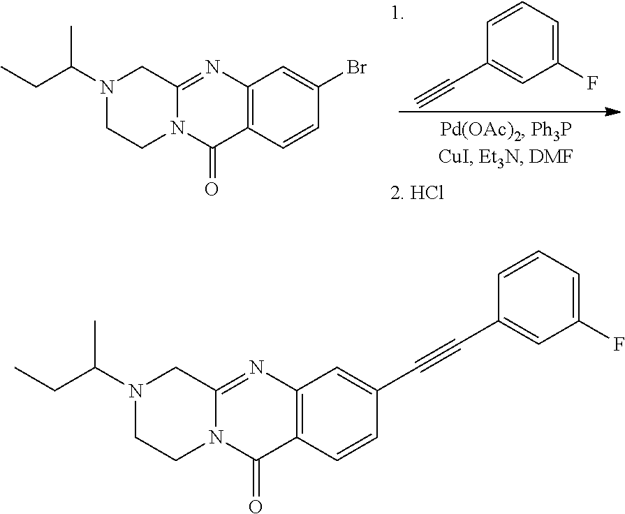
N1(C(CC)C)CCN2C(=NC3=C(C2=O)C=CC(C#CC2=CC(F)=CC=C2)=C3)C1.C1(F)=CC=CC(C#C)=C1.N1(C(CC)C)CCN2C(=NC3=C(C2=O)C=CC(Br)=C3)C1
